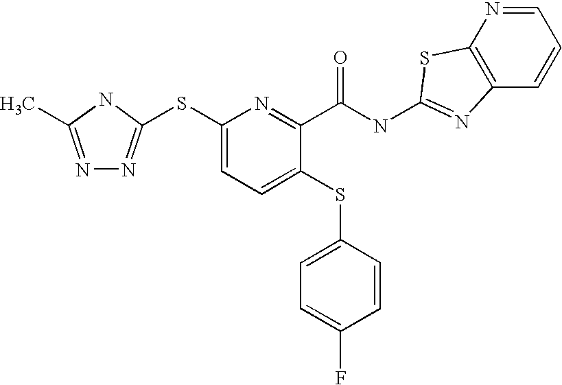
C1(SC2=NN=C(C)N2)=CC=C(SC2=CC=C(F)C=C2)C(C(NC2=NC3=C(N=CC=C3)S2)=O)=N1
